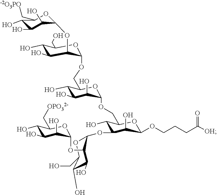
C1(O)C(C[-2O3PO])OC(OC2C(O)C(O)C(CO)OC2OCC2OC(OCC3OC(OCCCC([OH])=O)C(O)C(OC4OC(CO)C(O)C(O)C4OC4OC(C[OPO32-])C(O)C(O)C4O)C3O)C(O)C(O)C2O)C(O)C1O
